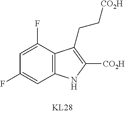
C1=C(F)C2=C(C=C1F)NC([CO2H])=C2CC[CO2H]
